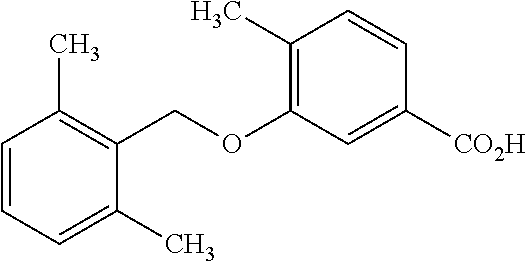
C1=CC(C)=C(COC2=C(C)C=CC([CO2H])=C2)C(C)=C1
